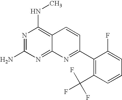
N1=C(N)N=C2C(=C1NC)C=CC(C1=C(C(F)(F)F)C=CC=C1F)=N2
